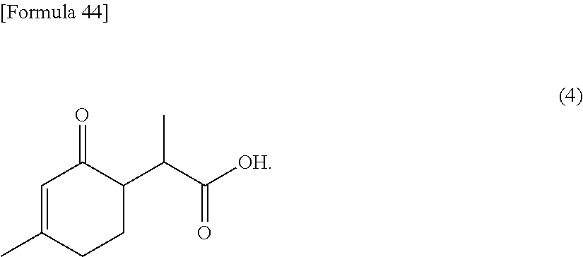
CC(C(=O)[OH])C1C(=O)C=C(C)CC1
